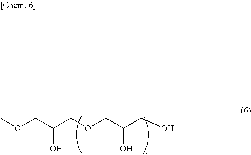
COCC(COCC(CO)O)O
